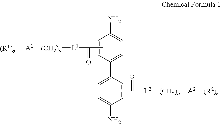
C1(C2=CC=C(N)C=C2)=CC=C(N)C=C1.CC(=O)[L1][(CH2)p][A1][(R1)o].CC(=O)[L2][(CH2)q][A2][(R2)r]
